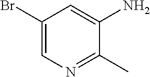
C1(Br)=CN=C(C)C(N)=C1
